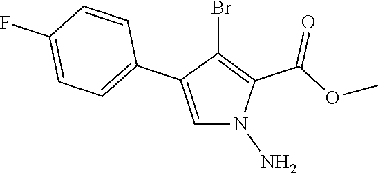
C1(C2=CC=C(F)C=C2)=CN(N)C(C(OC)=O)=C1Br
